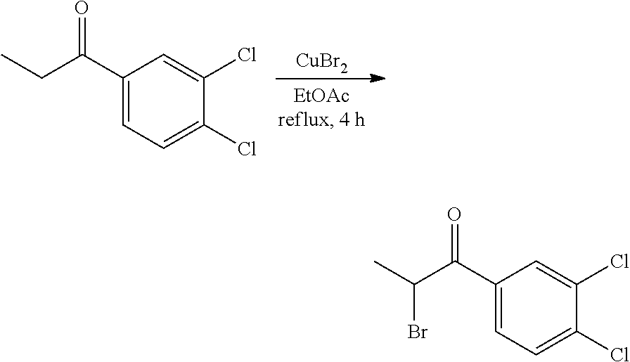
[CuBr2].C1(C(CC)=O)=CC=C(Cl)C(Cl)=C1.C1(C(C(C)Br)=O)=CC=C(Cl)C(Cl)=C1
